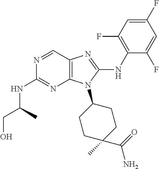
N1=CC2=C(N=C1NC(CO)C)N(C1CCC(C)(C(=O)N)CC1)C(NC1=C(F)C=C(F)C=C1F)=N2
